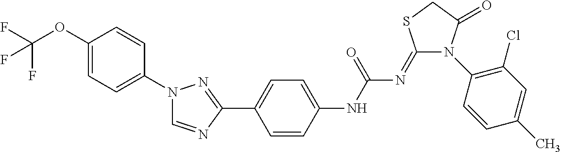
C1(=NC(NC2=CC=C(C3=NN(C4=CC=C(OC(F)(F)F)C=C4)C=N3)C=C2)=O)N(C2=C(Cl)C=C(C)C=C2)C(=O)CS1
